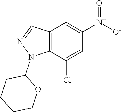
C12=C(C(Cl)=CC([N+](=O)[O-])=C1)N(C1CCCCO1)N=C2
